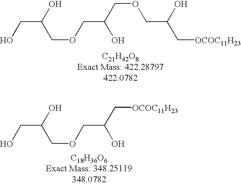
C(O)C(O)COCC(O)COCC(O)C[OCOC11H23].C(O)C(O)COCC(O)C[OCOC11H23]
